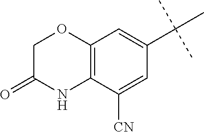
C1C(=O)NC2=C(O1)C=C(C(C)(C)C)C=C2[CN]
